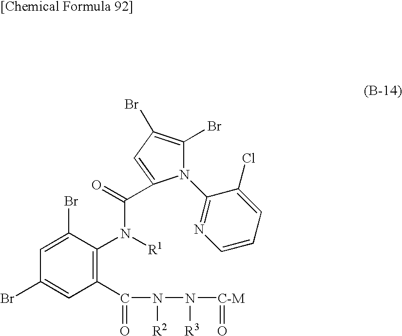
N1(C2=NC=CC=C2Cl)C(Br)=C(Br)C=C1C(=O)N([R1])C1=C(C(=O)N([R2])N([R3])[C-M]=O)C=C(Br)C=C1Br
